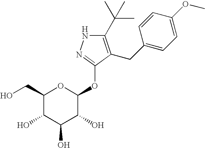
C1(C(C)(C)C)=C(CC2=CC=C(OC)C=C2)C(OC2OC(CO)C(O)C(O)C2O)=NN1
